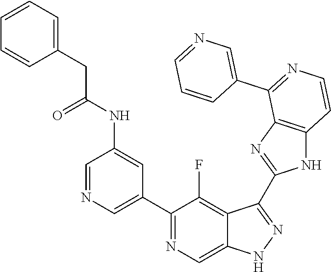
C1=NC=C(C2=NC=C3C(=C2F)C(C2=NC4=C(N2)C=CN=C4C2=CN=CC=C2)=NN3)C=C1NC(CC1=CC=CC=C1)=O
